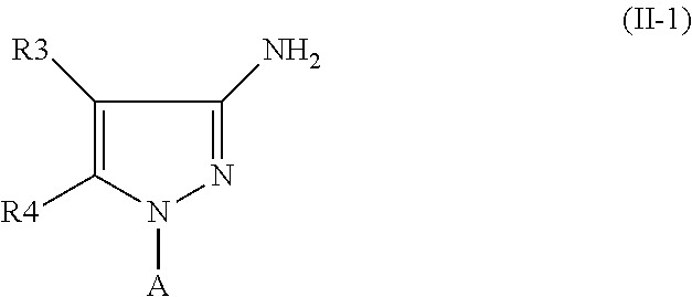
C1([R3])=C([R4])N([A])N=C1N
